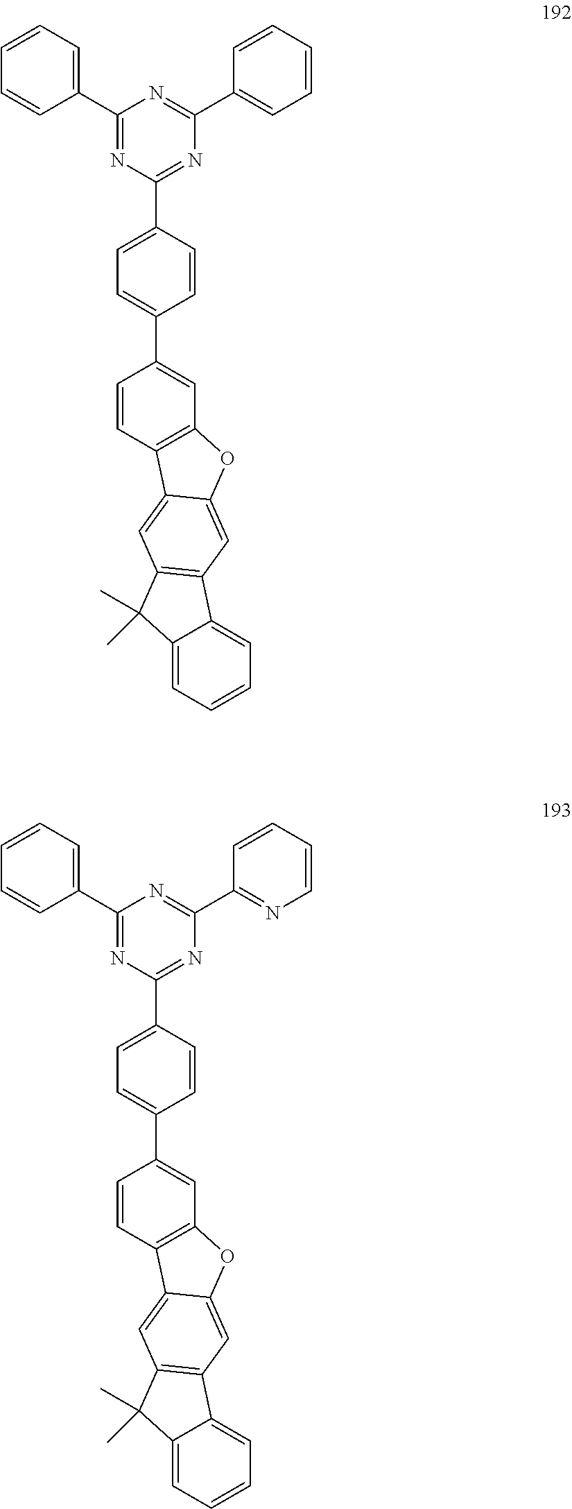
C1(C2=CC=CC=C2)=NC(C2=CC=C(C3=CC4=C(C=C3)C3=CC5=C(C=C3O4)C3=CC=CC=C3C5(C)C)C=C2)=NC(C2=CC=CC=C2)=N1.C1(C2=CC=CC=C2)=NC(C2=CC=C(C3=CC4=C(C=C3)C3=CC5=C(C=C3O4)C3=CC=CC=C3C5(C)C)C=C2)=NC(C2=NC=CC=C2)=N1
